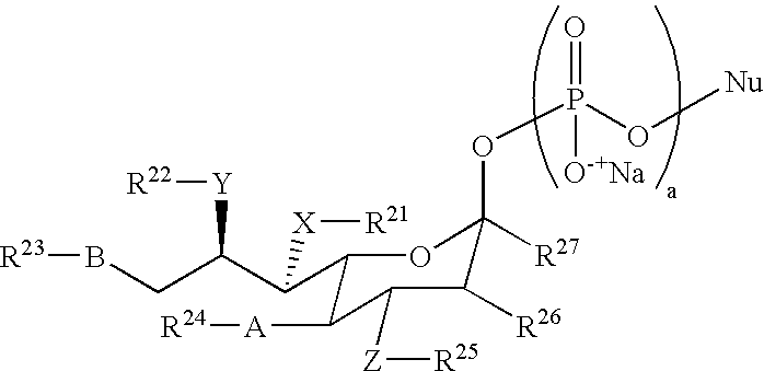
[R23]BCC(C([X][R21])C1C([A][R24])C([Z][R25])C([R26])C(OP(=O)([O-+Na])O[Nu])([R27])O1)[Y][R22]
